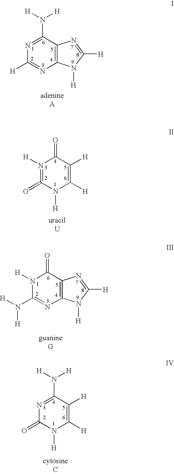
N1=C(N([H])[H])C2=C(N=C1[H])N([H])C([H])=N2.N1([H])C(N([H])[H])=NC2=C(C1=O)N=C([H])N2[H].N1=C(N([H])[H])C([H])=C([H])N([H])C1=O.N1([H])=C(=O)N([H])C([H])=C([H])C1=O
